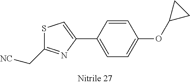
S1C(C[NC])=NC(C2=CC=C(OC3CC3)C=C2)=C1
